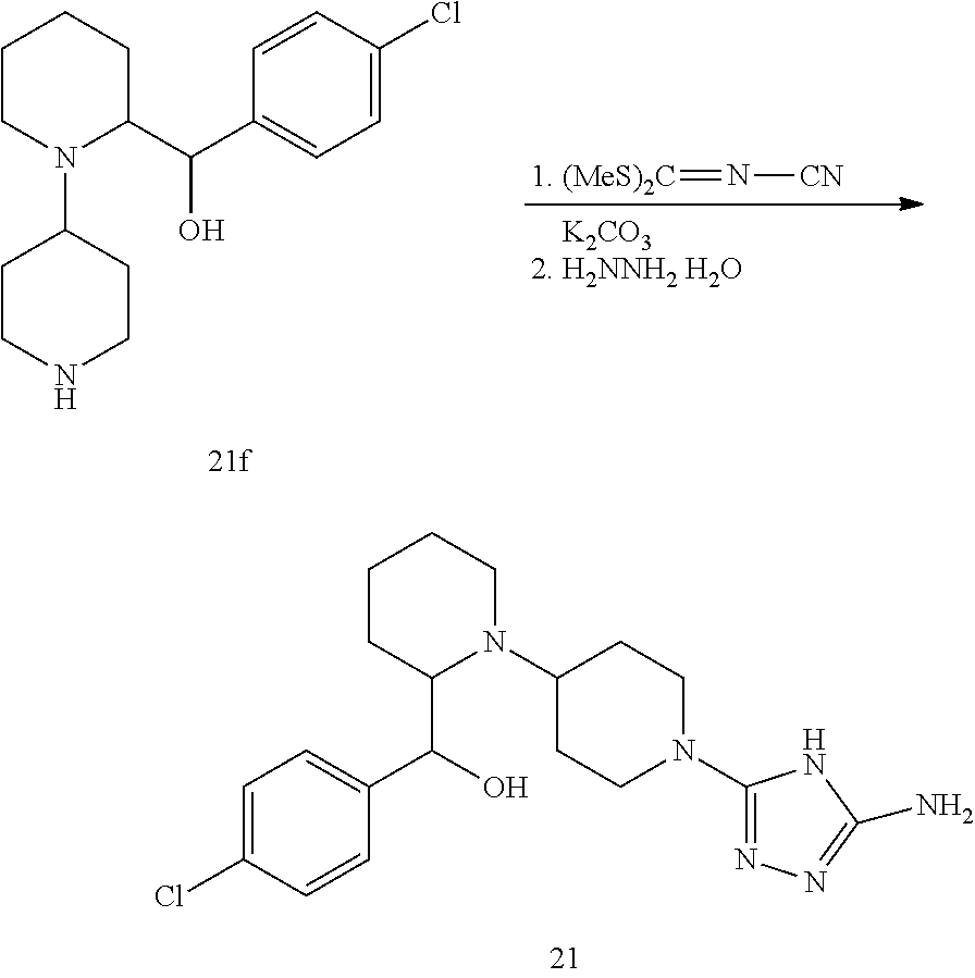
C1=CC(C(C2CCCCN2C2CCNCC2)O)=CC=C1Cl.[(MeS)2C]=N[CN].C1CC(C(O)C2=CC=C(Cl)C=C2)N(C2CCN(C3=NN=C(N)N3)CC2)CC1
